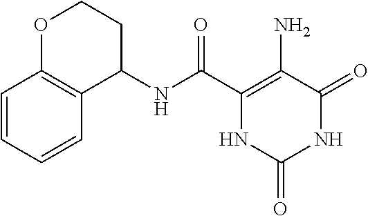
C1(NC(C2=C(N)C(=O)NC(=O)N2)=O)CCOC2=C1C=CC=C2
